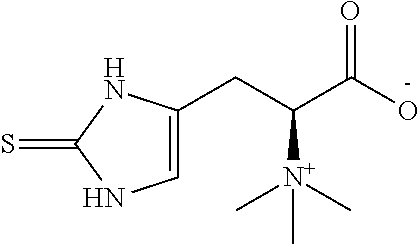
C1=C(CC(C(=O)O)[N+](C)(C)C)NC(=S)N1
